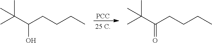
[PCC].CC(C(CCCC)O)(C)C.CC(C(CCCC)=O)(C)C
